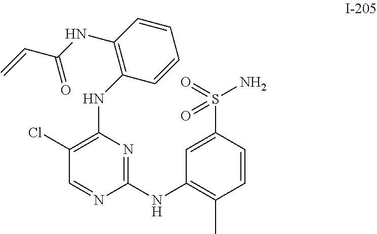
C1(Cl)=C(NC2=C(NC(C=C)=O)C=CC=C2)N=C(NC2=C(C)C=CC(S(=O)(=O)N)=C2)N=C1
